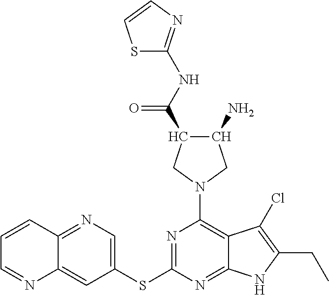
N1=C(SC2=CN=C3C(=C2)N=CC=C3)N=C2C(=C1N1CC(N)C(C(=O)NC3=NC=CS3)C1)C(Cl)=C(CC)N2
